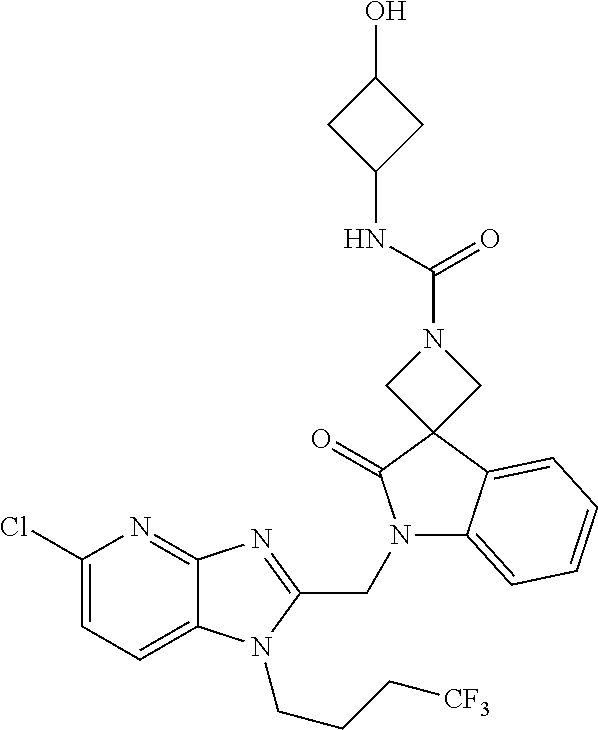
C1(Cl)=CC=C2C(=N1)N=C(CN1C3=CC=CC=C3C3(C1=O)CN(C(NC1CC(O)C1)=O)C3)N2CCC[CF3]
